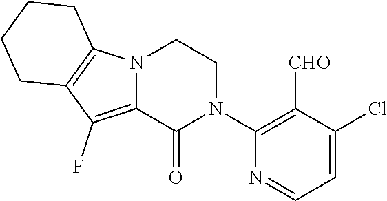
ClC1=CC=NC(N2CCN3C(=C(F)C4=C3CCCC4)C2=O)=C1[CHO]
